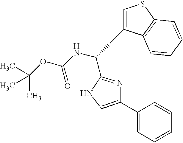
C1=C(CC(NC(OC(C)(C)C)=O)C2=NC(C3=CC=CC=C3)=CN2)C2=C(S1)C=CC=C2
